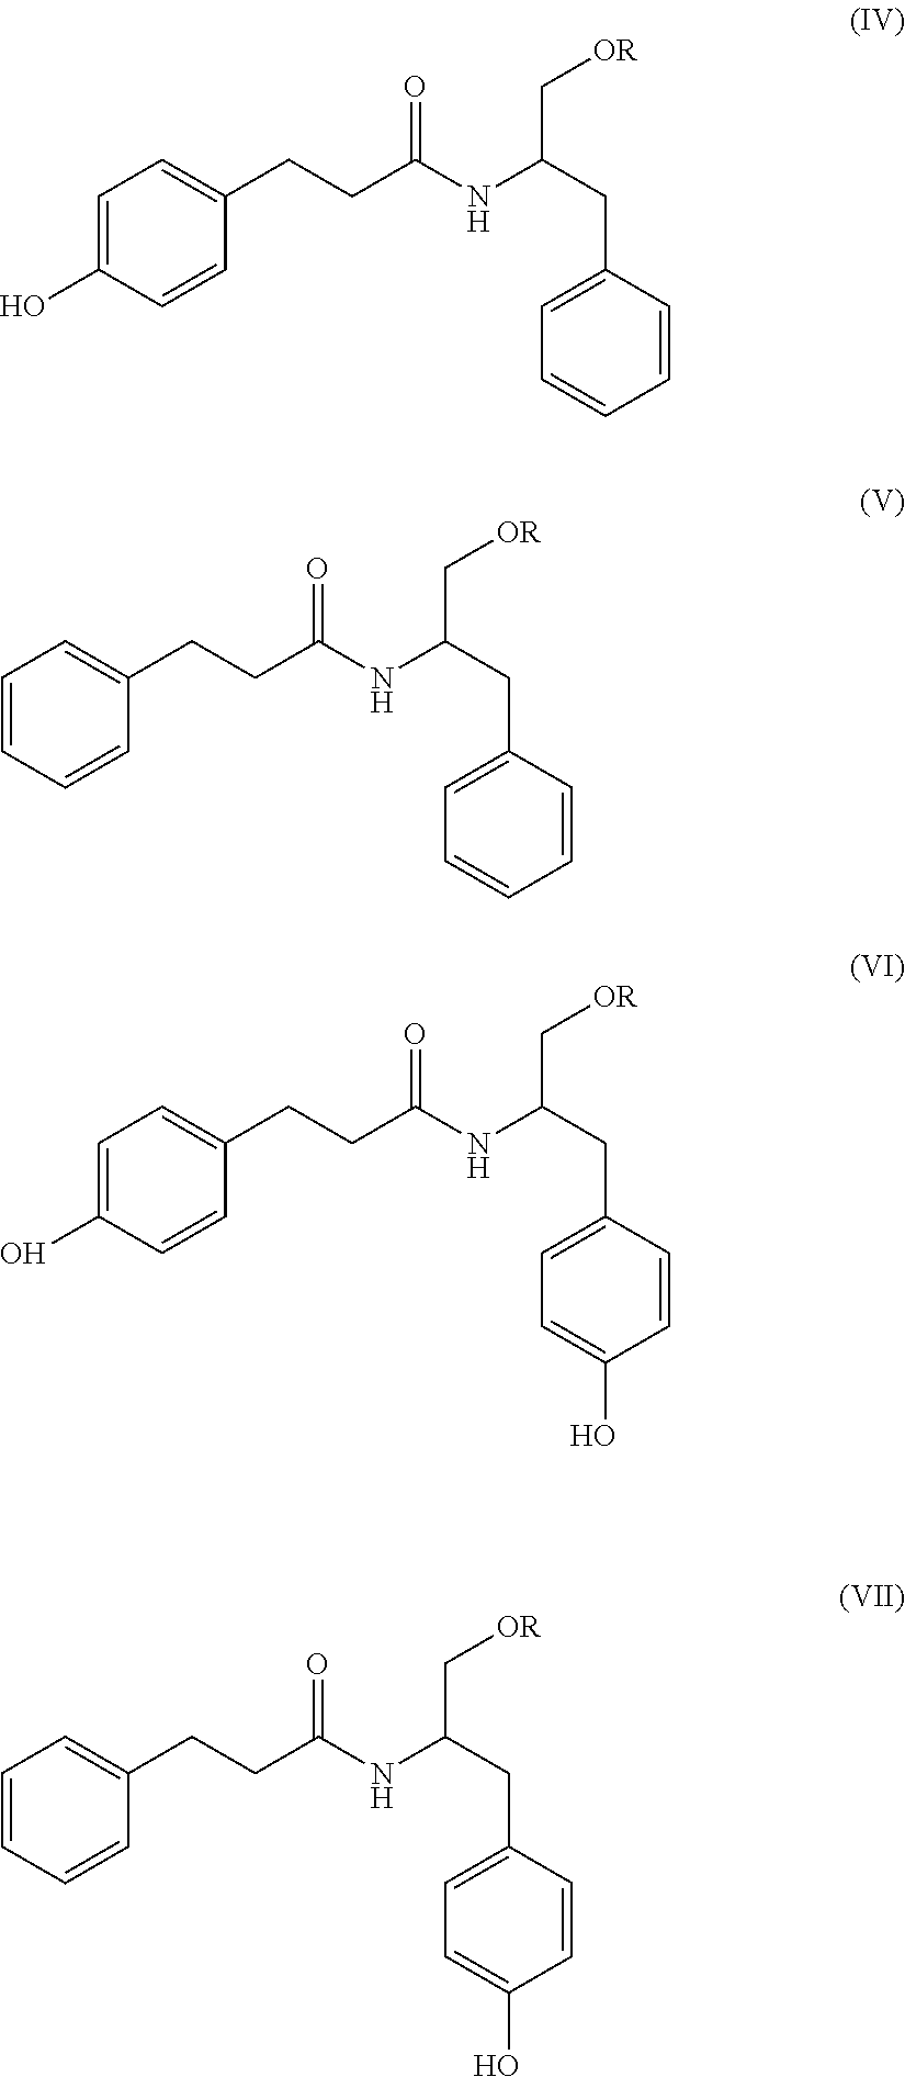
C1=C(O)C=CC(CCC(NC(CC2=CC=CC=C2)C[OR])=O)=C1.C1=CC=CC(CCC(NC(CC2=CC=CC=C2)C[OR])=O)=C1.C1=C(O)C=CC(CCC(NC(CC2=CC=C(O)C=C2)C[OR])=O)=C1.C1=CC=CC(CCC(NC(CC2=CC=C(O)C=C2)C[OR])=O)=C1
